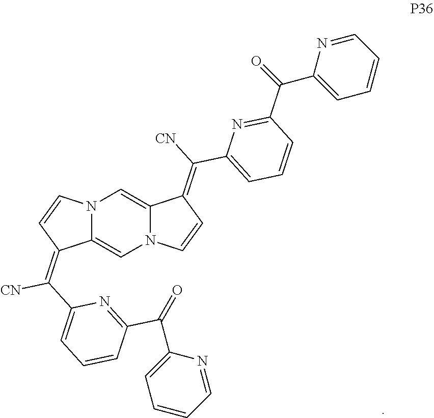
N12C(=CN3C(=C1)C(=C([CN])C1=CC=CC(C(C4=CC=CC=N4)=O)=N1)C=C3)C(=C(C1=CC=CC(C(C3=CC=CC=N3)=O)=N1)[CN])C=C2
